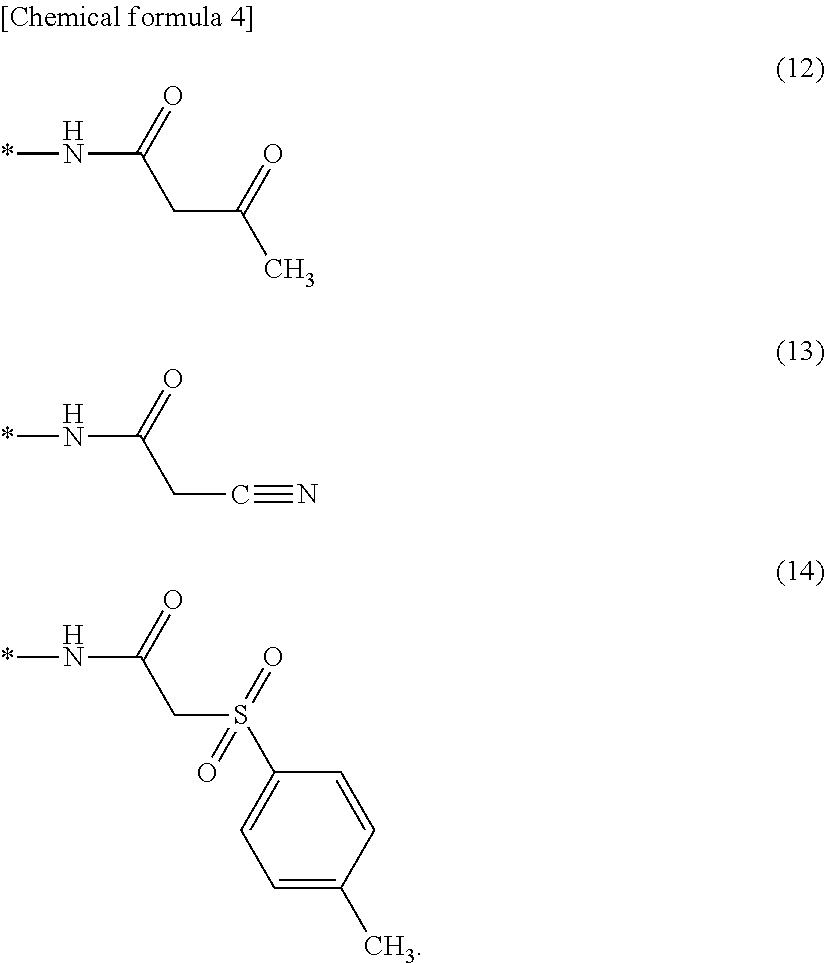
*NC(=O)CC(=O)C.*NC(=O)CC#N.*NC(=O)CS(=O)(C1=CC=C(C)C=C1)=O
